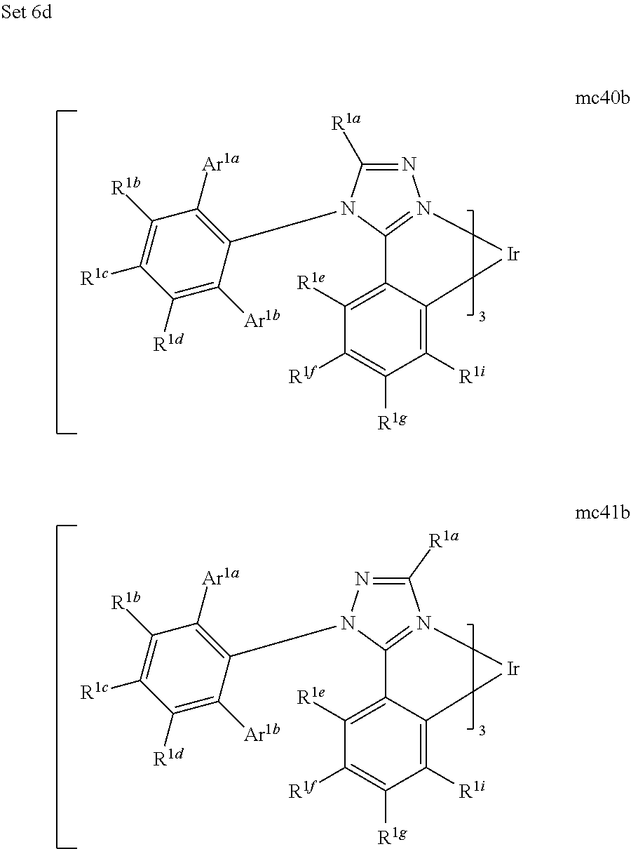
N1=C([R1a])N(C2=C([Ar1a])C([R1b])=C([R1c])C([R1d])=C2[Ar1b])C2=N1[Ir]C1=C([R1i])C([R1g])=C([R1f])C([R1e])=C21.C1([R1a])=NN(C2=C([Ar1a])C([R1b])=C([R1c])C([R1d])=C2[Ar1b])C2=N1[Ir]C1=C([R1i])C([R1g])=C([R1f])C([R1e])=C21
